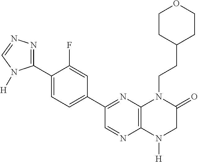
C12=C(N([H])CC(=O)N1CCC1CCOCC1)N=CC(C1=CC=C(C3=NN=CN3[H])C(F)=C1)=N2
